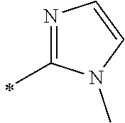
C1(C)=NC=CN1C
